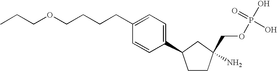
C1=CC(C2CCC(N)(COP(O)(=O)O)C2)=CC=C1CCCCOCCC
